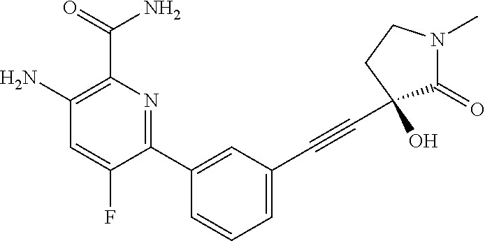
C1(N)=C(C(=O)N)N=C(C2=CC(C#CC3(O)C(=O)N(C)CC3)=CC=C2)C(F)=C1
